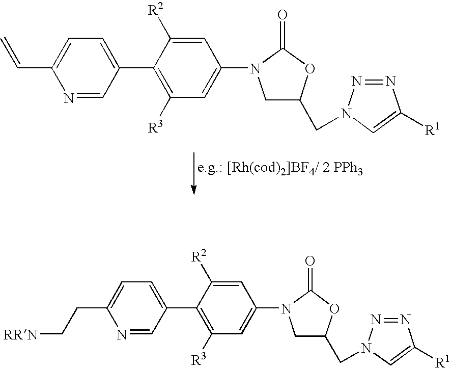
C1=C(C2=C([R3])C=C(N3CC(CN4N=NC([R1])=C4)OC3=O)C=C2[R2])C=NC(C=C)=C1.C1=C(C2=C([R3])C=C(N3CC(CN4N=NC([R1])=C4)OC3=O)C=C2[R2])C=NC(CC[RRN])=C1
